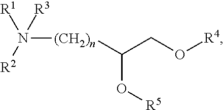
[R4]OCC(O[R5])[(CH2)n]N([R2])([R1])[R3]
